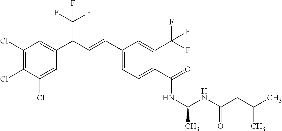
C1(Cl)=C(Cl)C(Cl)=CC(C(C=CC2=CC=C(C(=O)NC(C)NC(CC(C)C)=O)C(C(F)(F)F)=C2)C(F)(F)F)=C1
